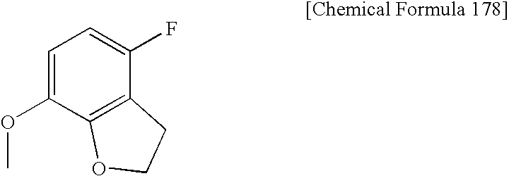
C1=C(OC)C2=C(C(F)=C1)CCO2
